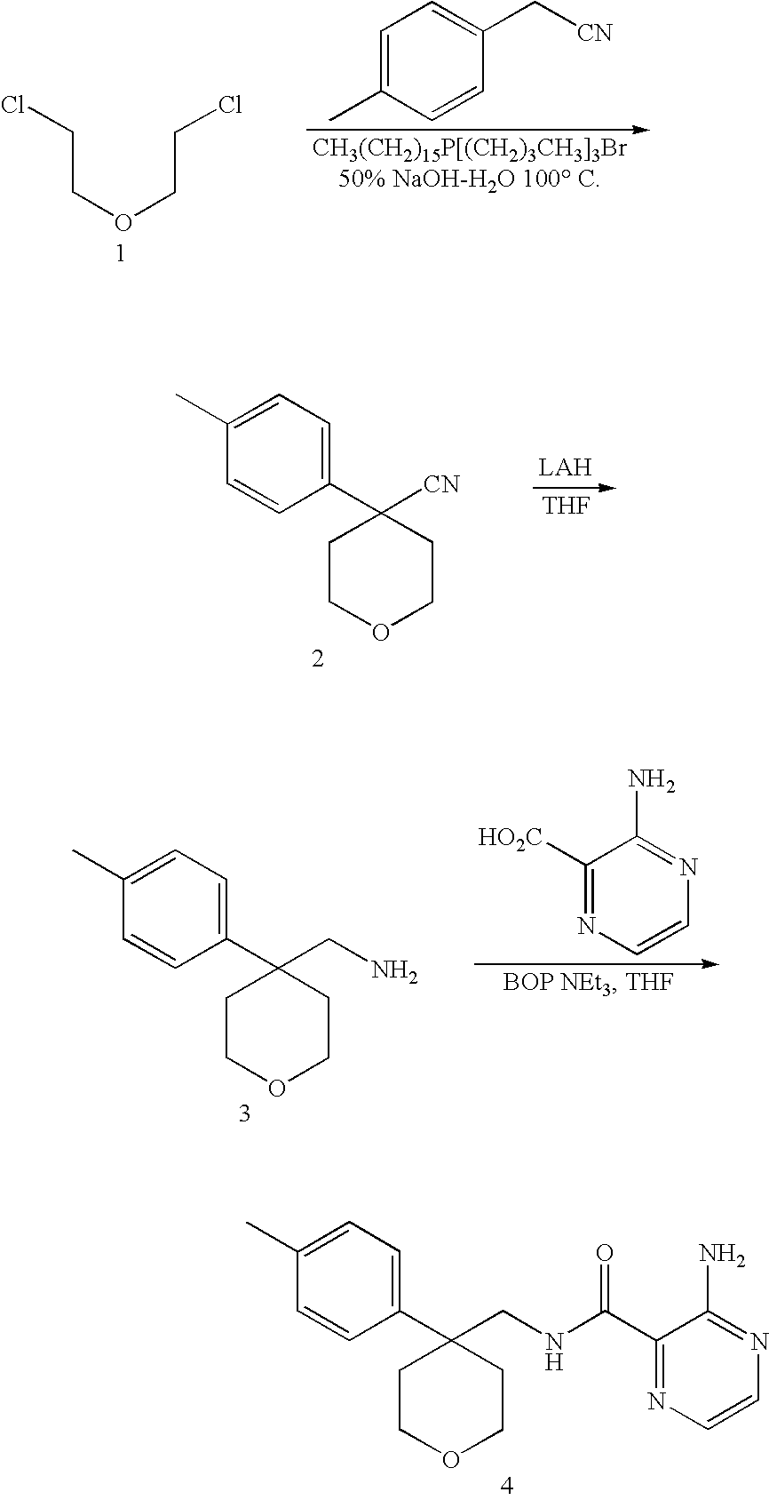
C1=C(C)C=CC(C[CN])=C1.C(COCCCl)Cl.[THF].C1(C2([CN])CCOCC2)=CC=C(C)C=C1.C1([HO2C])=NC=CN=C1N.C1(C2(CN)CCOCC2)=CC=C(C)C=C1.C1(C2(CNC(C3=NC=CN=C3N)=O)CCOCC2)=CC=C(C)C=C1
